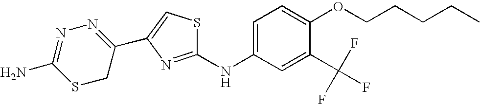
C1(C2=CSC(NC3=CC=C(OCCCCC)C(C(F)(F)F)=C3)=N2)=NN=C(N)SC1
